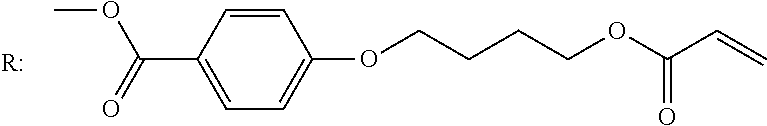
C1=C(C(=O)OC)C=CC(OCCCCOC(C=C)=O)=C1.[R:]
